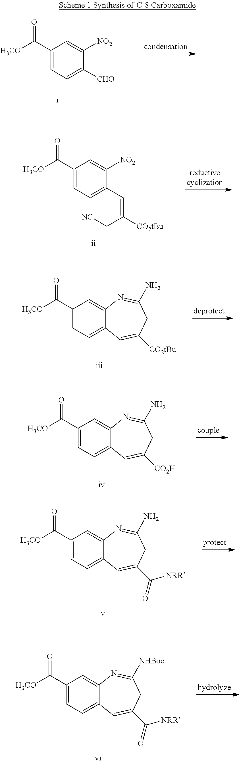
C1(C([H3CO])=O)=CC=C(C=C([CO2tBu])C[NC])C([NO2])=C1.C1(C([H3CO])=O)=CC=C2C(=C1)N=C(N)CC([CO2tBu])=C2.C1(C([H3CO])=O)=CC=C2C(=C1)N=C(N)CC([CO2H])=C2.C1(C([H3CO])=O)=CC=C2C(=C1)N=C(N)CC(C(=O)[NRR])=C2.C1(C([H3CO])=O)=CC=C2C(=C1)N=C([NHBoc])CC(C(=O)[NRR])=C2.C1(C([H3CO])=O)=CC=C([CHO])C([NO2])=C1
